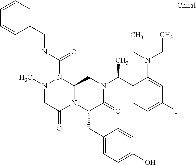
N1(C)CC(=O)N2C(N1C(NCC1=CC=CC=C1)=O)CN(C(C1=CC=C(F)C=C1N(CC)CC)C)C(=O)C2CC1=CC=C(O)C=C1
